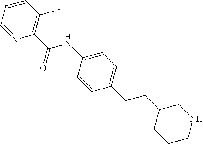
C1(CCC2=CC=C(NC(C3=C(F)C=CC=N3)=O)C=C2)CCCNC1
